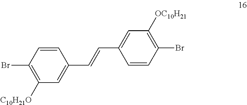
C1([C10H21O])=C(Br)C=CC(C=CC2=CC([OC10H21])=C(Br)C=C2)=C1
